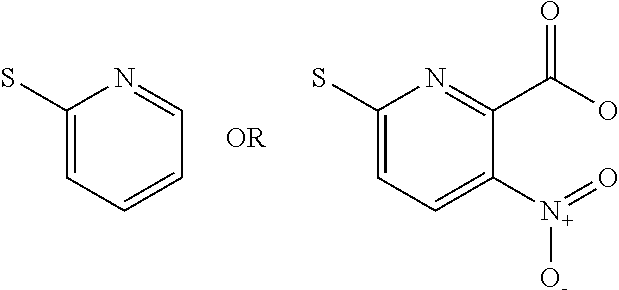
C1(S)=CC=CC=N1.C1(S)=CC=C([N+](=O)[O-])C(C(O)=O)=N1
